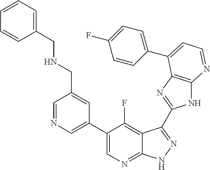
C1=NC=C(C2=CN=C3C(=C2F)C(C2=NC4=C(N2)N=CC=C4C2=CC=C(F)C=C2)=NN3)C=C1CNCC1=CC=CC=C1
